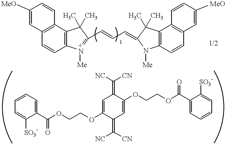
C1([MeO])=CC2=C(C=C1)C1=C(C=C2)[N+]([Me])=C(C=CC=C2N([Me])C3=C(C4=C(C=C([MeO])C=C4)C=C3)C2(C)C)C1(C)C.C1=CC=C(C(OCCOC2=CC(=C([NC])[CN])C(OCCOC(C3=CC=CC=C3[SO3-])=O)=CC2=C([NC])[CN])=O)C([SO3-])=C1
